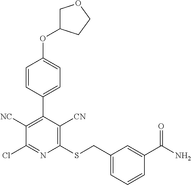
C1(C2=C([NC])C(Cl)=NC(SCC3=CC=CC(C(N)=O)=C3)=C2[CN])=CC=C(OC2COCC2)C=C1
